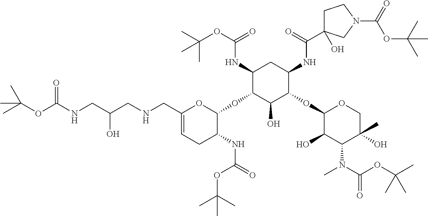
C1(NC(OC(C)(C)C)=O)C(OC2OC(CNCC(CNC(OC(C)(C)C)=O)O)=CCC2NC(=O)OC(C)(C)C)C(O)C(OC2C(O)C(N(C)C(OC(C)(C)C)=O)C(O)(C)CO2)C(NC(C2(O)CCN(C(=O)OC(C)(C)C)C2)=O)C1
